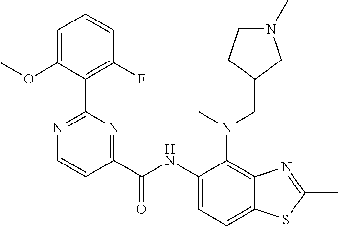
N(C1=C2C(=CC=C1NC(C1=NC(C3=C(F)C=CC=C3OC)=NC=C1)=O)SC(C)=N2)(C)CC1CN(C)CC1
